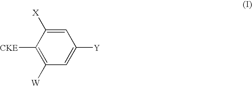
C1([CKE])=C([W])C=C([Y])C=C1[X]
